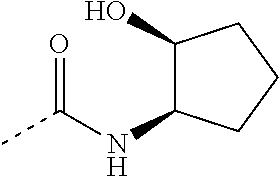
CC(NC1C(O)CCC1)=O
